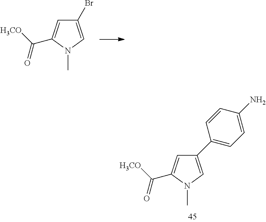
C1(Br)=CN(C)C(C([H3CO])=O)=C1.C1(C2=CC=C(N)C=C2)=CN(C)C(C([H3CO])=O)=C1
